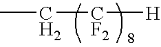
C(C)[CF2][H]
